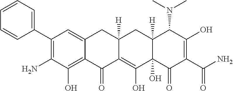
C1(C2=CC=CC=C2)=C(N)C(O)=C2C(=C1)CC1([H])C(=C(O)C3(O)C([H])(C1)C(N(C)C)C(O)=C(C(N)=O)C3=O)C2=O
